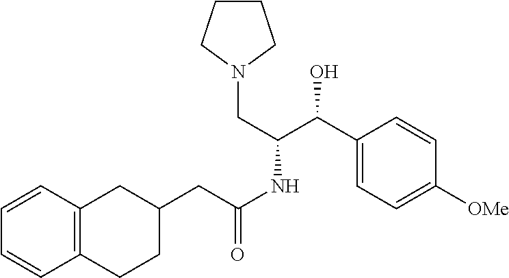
C1(CC(NC(C(C2=CC=C([OMe])C=C2)O)CN2CCCC2)=O)CC2=C(CC1)C=CC=C2
